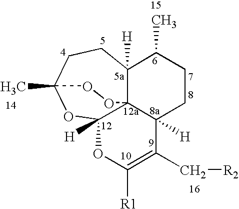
C12([H])C34C([H])(CCC1C)C(C[R2])=C([R1])OC3([H])OC(C)(CC2)OO4
